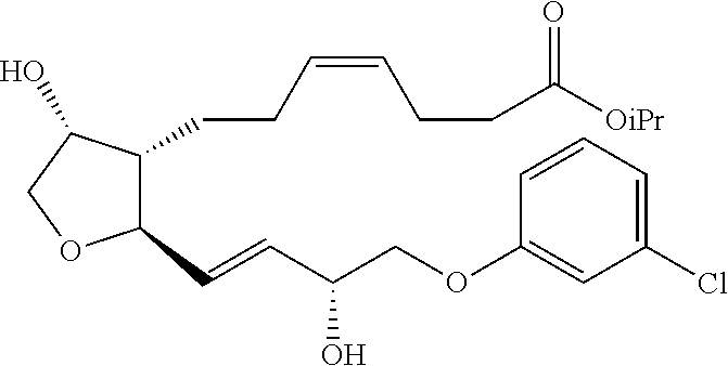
C1(CCC=CCCC([OiPr])=O)C(O)COC1C=CC(COC1=CC(Cl)=CC=C1)O
